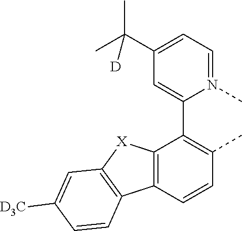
C12=C(C=CC(C)=C1C1=CC(C(C)(C)[D])=CC=N1C)C1=C([X]2)C=C([D3C])C=C1
